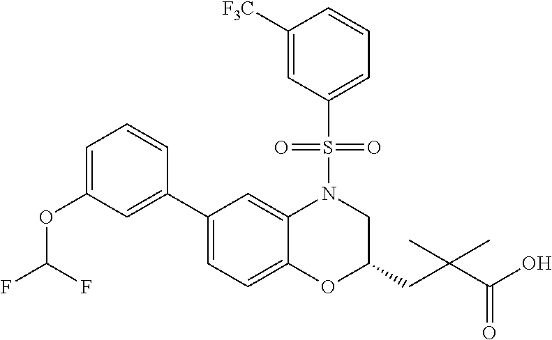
C1(C2=CC(OC(F)F)=CC=C2)=CC=C2C(=C1)N(S(C1=CC=CC([F3C])=C1)(=O)=O)CC(CC(C(O)=O)(C)C)O2
